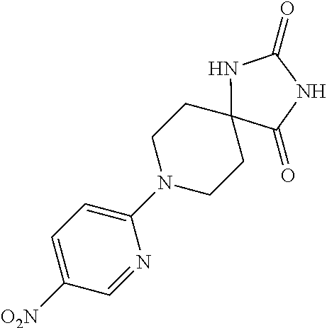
C1(=O)NC2(C(=O)N1)CCN(C1=CC=C([O2N])C=N1)CC2
